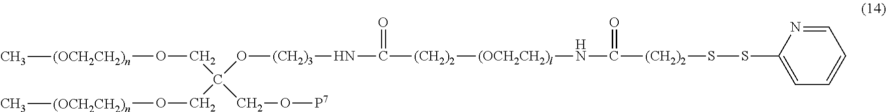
O(CC(CO[P7])(O[(CH2)3]NC([(CH2)2][(OCH2CH2)l]NC([(CH2)2]SSC1=CC=CC=N1)=O)=O)CO[(OCH2CH2)n]C)[(OCH2CH2)n]C
